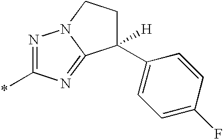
C1([H])(C2=CC=C(F)C=C2)CCN2C1=NC(*)=N2
